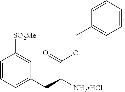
C1=CC=C(CC(C(OCC2=CC=CC=C2)=O)[NH2HCl])C=C1[SO2Me]
